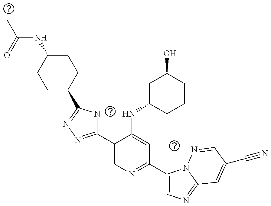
CC(NC1CCC(C2=NN=C(C3=CN=C(C4=CN=C5N4N=CC(C#N)=C5)C=C3NC3CCCC(O)C3)N2)CC1)=O
